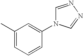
C1(C)=CC=CC(N2C=NN=C2)=C1
